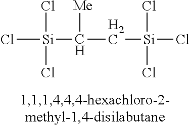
Cl[Si](C(C[Si](Cl)(Cl)Cl)[Me])(Cl)Cl
